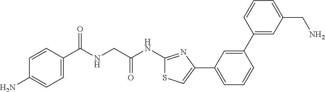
C1=CC(C(NCC(NC2=NC(C3=CC=CC(C4=CC(CN)=CC=C4)=C3)=CS2)=O)=O)=CC=C1N
